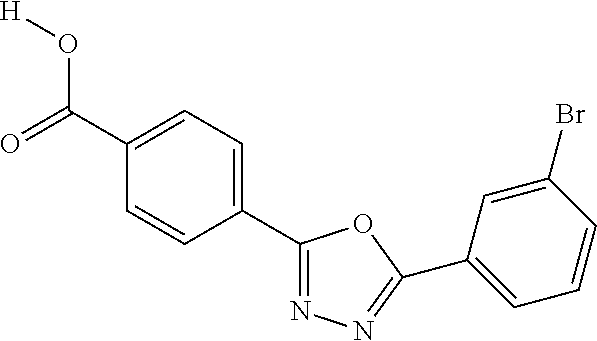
[H]OC(C1=CC=C(C2=NN=C(C3=CC=CC(Br)=C3)O2)C=C1)=O
